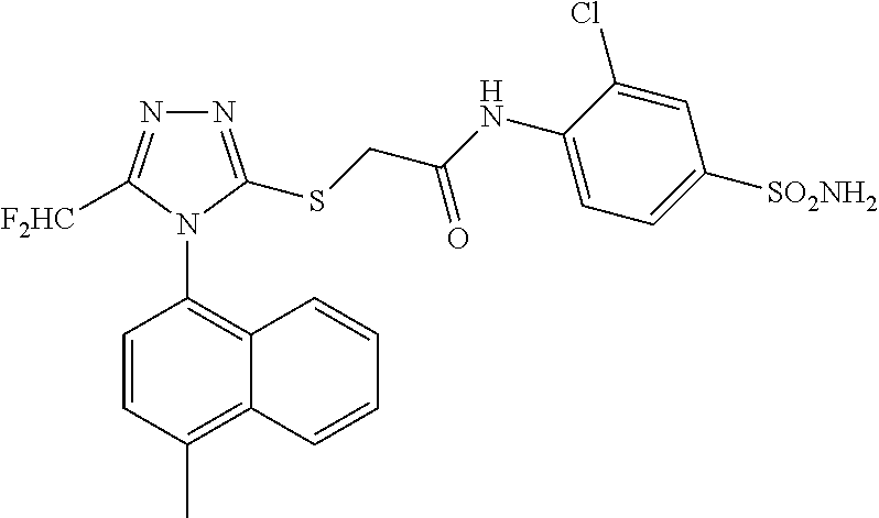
C1=CC(C)=C2C(=C1N1C([F2HC])=NN=C1SCC(NC1=CC=C([SO2NH2])C=C1Cl)=O)C=CC=C2
